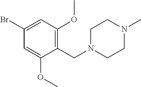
C1(Br)=CC(OC)=C(CN2CCN(C)CC2)C(OC)=C1
